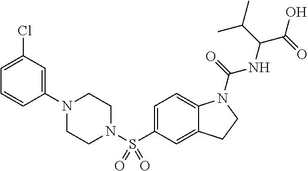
C1(N2CCN(S(C3=CC=C4C(=C3)CCN4C(=O)NC(C(O)=O)C(C)C)(=O)=O)CC2)=CC(Cl)=CC=C1
